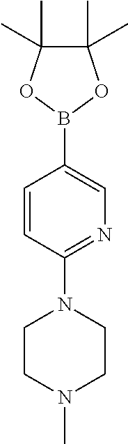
C1(C)(C)C(C)(C)OB(C2=CN=C(N3CCN(C)CC3)C=C2)O1
